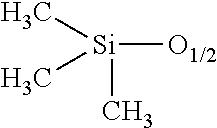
[Si]([O1/2])(C)(C)C
